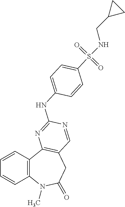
C1=CC2=C(C=C1)N(C)C(=O)CC1=C2N=C(NC2=CC=C(S(=O)(=O)NCC3CC3)C=C2)N=C1
